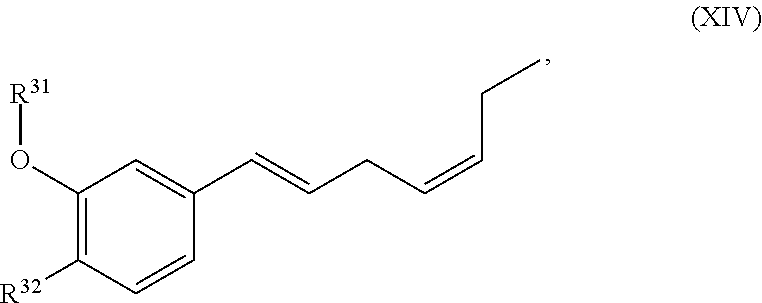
C1(O[R31])=C([R32])C=CC(C=CCC=CCC)=C1
